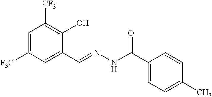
C1=C([F3C])C=C(C=NNC(C2=CC=C(C)C=C2)=O)C(O)=C1[CF3]
